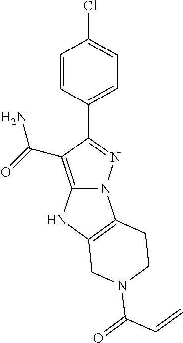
ClC1=CC=C(C2=NN3C(=C2C(=O)N)NC2=C3CCN(C(=O)C=C)C2)C=C1
